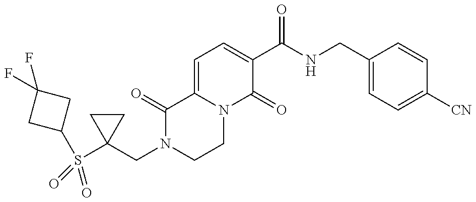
C1(CN2CCN3C(=CC=C(C(NCC4=CC=C([CN])C=C4)=O)C3=O)C2=O)(S(=O)(=O)C2CC(F)(F)C2)CC1
